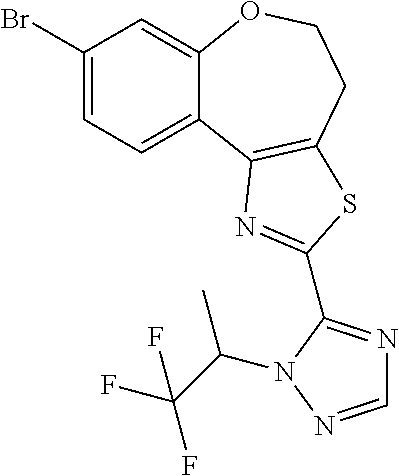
C1(Br)=CC=C2C(=C1)OCCC1=C2N=C(C2=NC=NN2C(C(F)(F)F)C)S1
